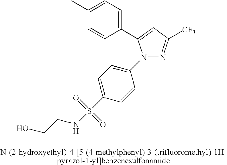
C1=C(S(NCCO)(=O)=O)C=CC(N2N=C([CF3])C=C2C2=CC=C(C)C=C2)=C1
